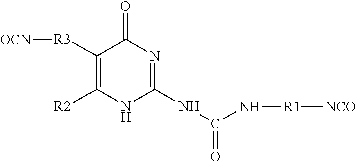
C1([R3][OCN])=C([R2])NC(NC(N[R1][NCO])=O)=NC1=O
